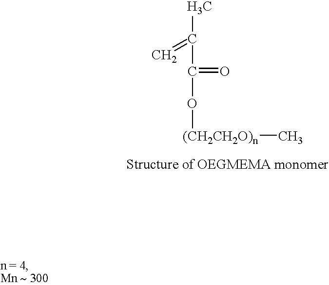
[(CH2CH2O)n](C)OC(=O)C(C)=C
